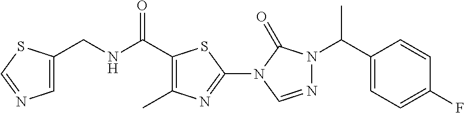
C(NC(=O)C1=C(C)N=C(N2C(=O)N(C(C)C3=CC=C(F)C=C3)N=C2)S1)C1=CN=CS1
